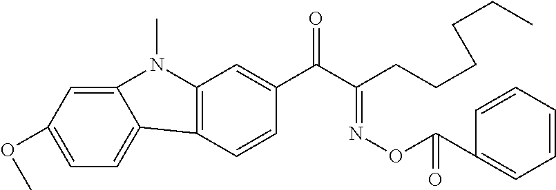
C12=C(C=C(C(C(CCCCCC)=NOC(C3=CC=CC=C3)=O)=O)C=C1)N(C)C1=CC(OC)=CC=C21
